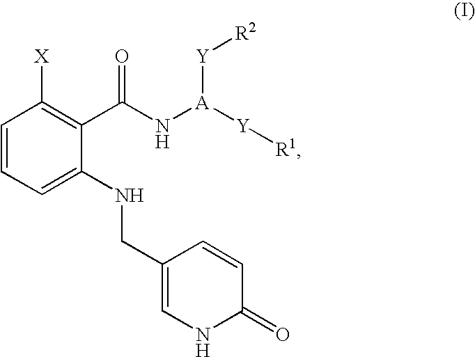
C1=CC=C(NCC2=CNC(=O)C=C2)C(C(N[A]([Y][R1])[Y][R2])=O)=C1[X]
